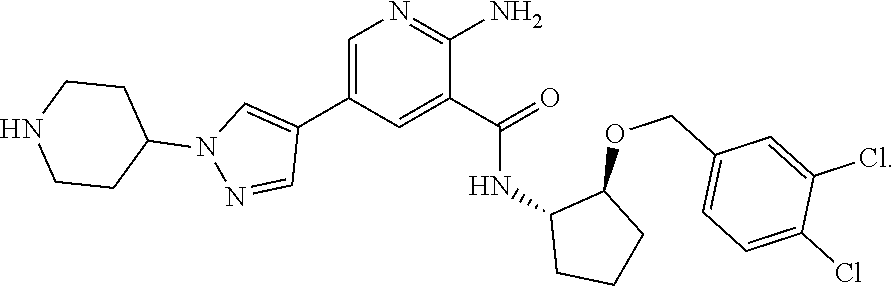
C1=C(C2=CN(C3CCNCC3)N=C2)C=C(C(=O)NC2CCCC2OCC2=CC=C(Cl)C(Cl)=C2)C(N)=N1
